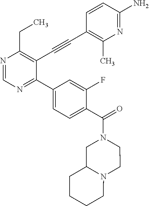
N1=CN=C(C2=CC=C(C(=O)N3CCN4C(C3)CCCC4)C(F)=C2)C(C#CC2=C(C)N=C(N)C=C2)=C1CC
